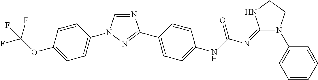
N1=CN(C2=CC=C(OC(F)(F)F)C=C2)N=C1C1=CC=C(NC(N=C2N(C3=CC=CC=C3)CCN2)=O)C=C1
